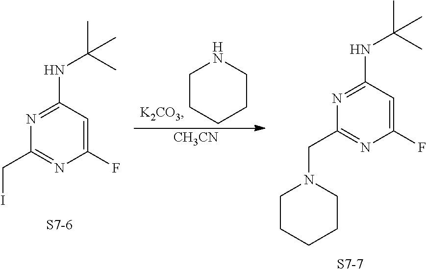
N1=C(NC(C)(C)C)C=C(F)N=C1CI.[S7-6].C1CCCCN1.[CH3CN].N1=C(NC(C)(C)C)C=C(F)N=C1CN1CCCCC1.[S7-7]
